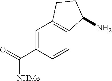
C1=C(C(=O)[NHMe])C=CC2=C1CCC2N
